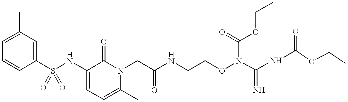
C1(C)=CC=CC(S(NC2=CC=C(C)N(CC(NCCON(C(NC(OCC)=O)=N)C(=O)OCC)=O)C2=O)(=O)=O)=C1
